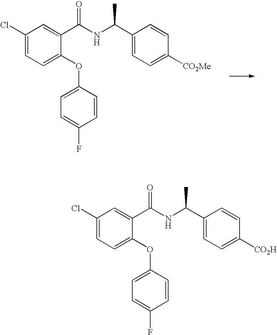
C1(Cl)=CC=C(OC2=CC=C(F)C=C2)C(C(=O)NC(C2=CC=C([CO2Me])C=C2)C)=C1.C1(Cl)=CC=C(OC2=CC=C(F)C=C2)C(C(NC(C2=CC=C([CO2H])C=C2)C)=O)=C1
